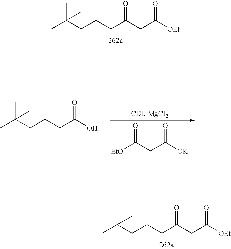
CC(CCCC(CC([OEt])=O)=O)(C)C.[EtO]C(CC([OK])=O)=O.CC(CCCC(O)=O)(C)C.CC(CCCC(CC([OEt])=O)=O)(C)C
